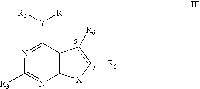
N1=C([Y]([R2])[R1])C2=C(N=C1[R3])[X]c([R5])c2[R6]
